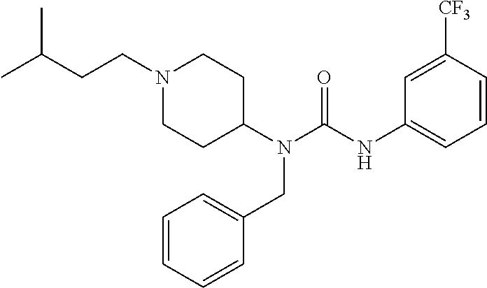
N1(CCC(C)C)CCC(N(CC2=CC=CC=C2)C(=O)NC2=CC=CC([CF3])=C2)CC1
